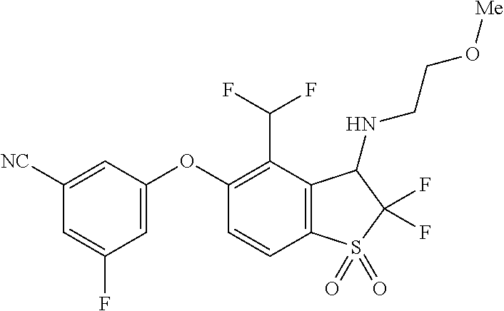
O(C1=CC(F)=CC([NC])=C1)C1=C(C(F)F)C2=C(C=C1)S(=O)(=O)C(F)(F)C2NCCO[Me]
